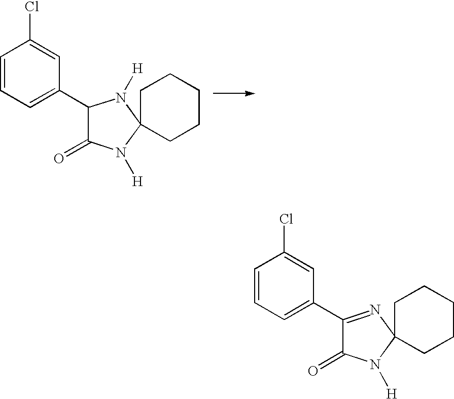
C1=CC=C(C2C(=O)N([H])C3(N2[H])CCCCC3)C=C1Cl.C1=CC=C(C2=NC3(N([H])C2=O)CCCCC3)C=C1Cl
